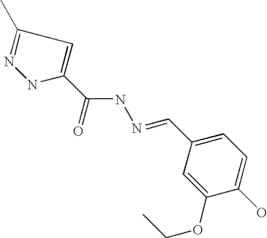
N1=C(C)C=C(C(=O)NN=CC2=CC=C(O)C(OCC)=C2)N1
